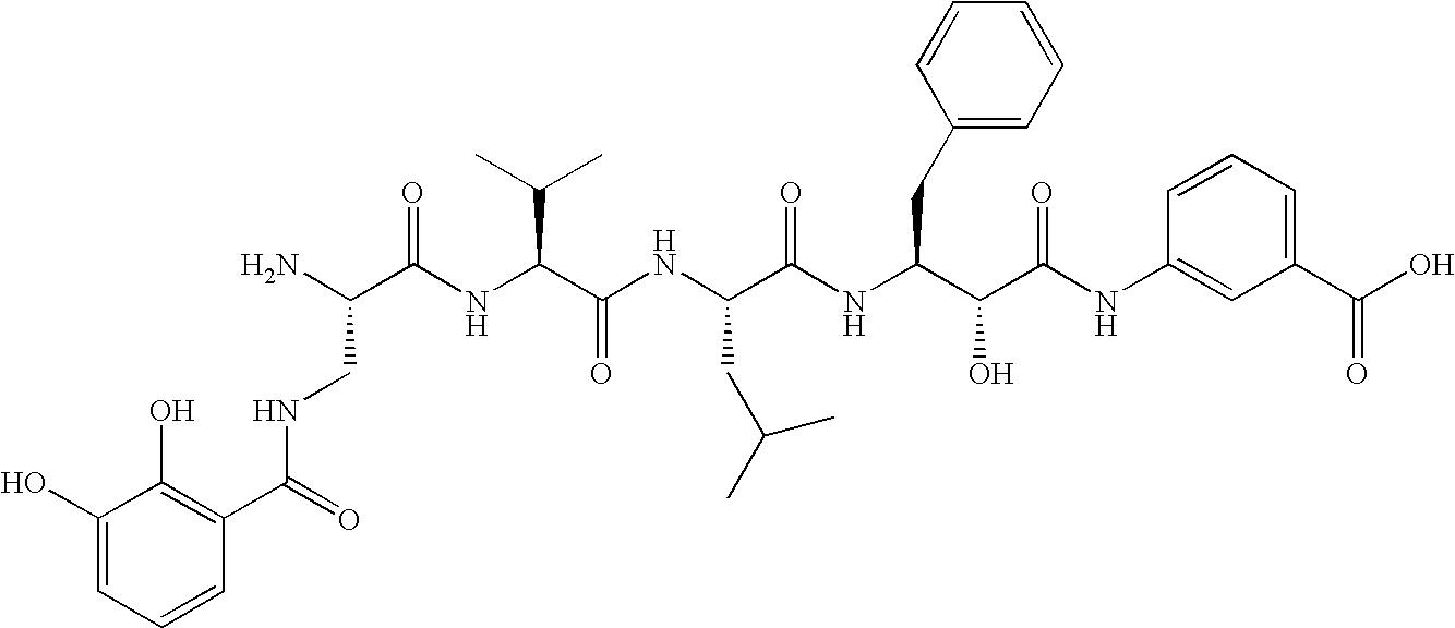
N(C(C1=C(O)C(O)=CC=C1)=O)CC(N)C(=O)NC(C(C)C)C(=O)NC(CC(C)C)C(=O)NC(CC1=CC=CC=C1)C(O)C(=O)NC1=CC(C(O)=O)=CC=C1
